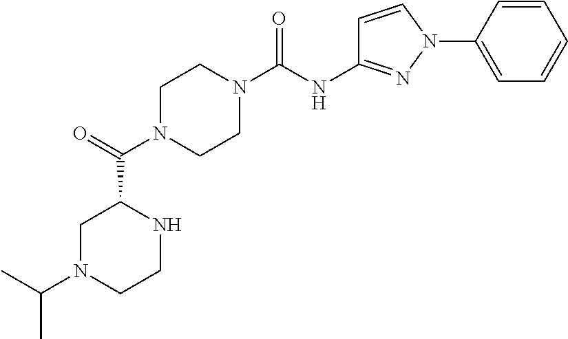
C1N(C(C2CN(C(C)C)CCN2)=O)CCN(C(NC2=NN(C3=CC=CC=C3)C=C2)=O)C1
